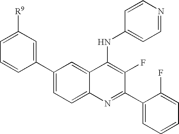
C1(C2=CC([R9])=CC=C2)=CC=C2C(=C1)C(NC1=CC=NC=C1)=C(F)C(C1=CC=CC=C1F)=N2
